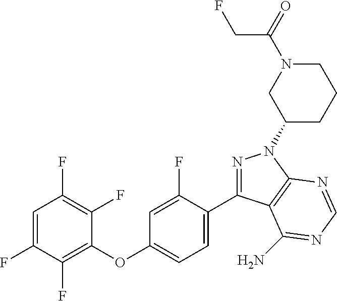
C1=C(F)C(F)=C(OC2=CC=C(C3=NN(C4CCCN(C(CF)=O)C4)C4=C3C(N)=NC=N4)C(F)=C2)C(F)=C1F
